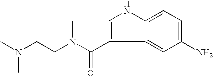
C1(N)=CC=C2C(=C1)C(C(N(CCN(C)C)C)=O)=CN2
